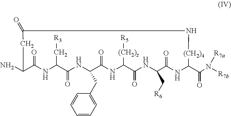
C1(N)C(=O)NC(C[R3])C(=O)NC(CC2=CC=CC=C2)C(=O)NC([(CH2)z][R5])C(=O)NC(C[R6])C(=O)NC(C(N([R7b])[R7a])=O)[(CH2)4]NC(=O)C1
